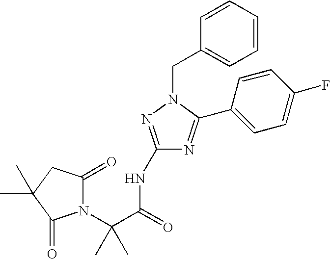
N1=C(C2=CC=C(F)C=C2)N(CC2=CC=CC=C2)N=C1NC(C(C)(C)N1C(=O)CC(C)(C)C1=O)=O
